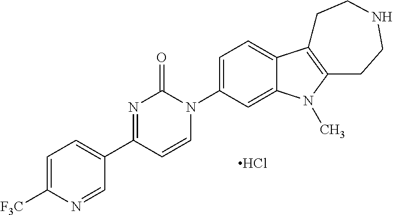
C1=C([F3C])N=CC(C2=NC(=O)N(C3=CC=C4C(=C3)N(C)C3=C4CCNCC3)C=C2)=C1.Cl
